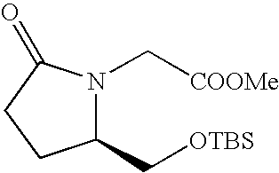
C1(C[OTBS])N(C[COOMe])C(=O)CC1
